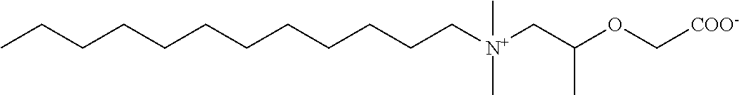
C(CCCCCCCCCCC)[N+](C)(C)CC(OC[COO-])C
